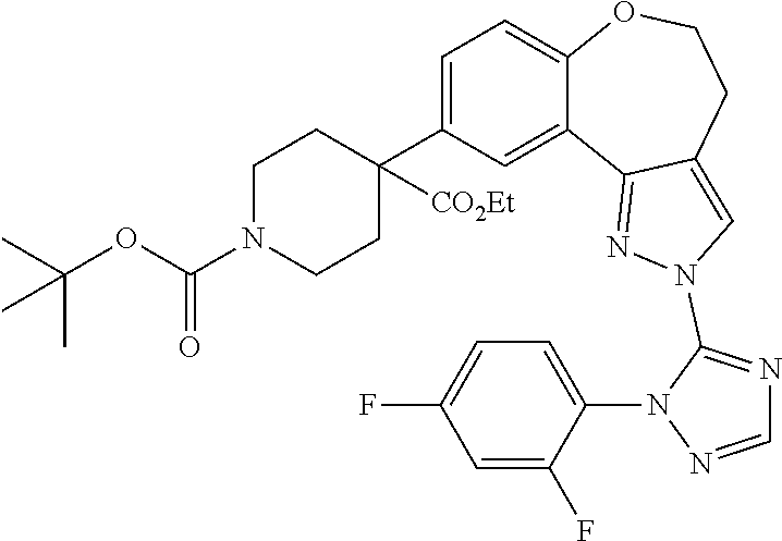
C1=C(C2([CO2Et])CCN(C(=O)OC(C)(C)C)CC2)C=C2C(=C1)OCCC1=CN(C3=NC=NN3C3=CC=C(F)C=C3F)N=C21
